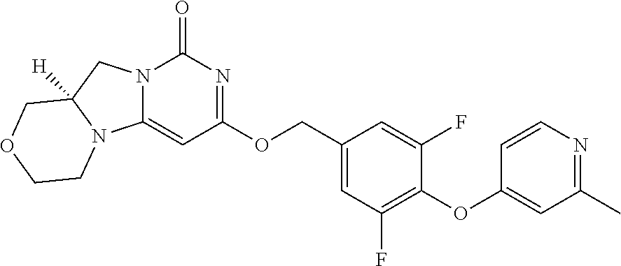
C1=C(COC2=NC(=O)N3C(=C2)N2C([H])(C3)COCC2)C=C(F)C(OC2=CC(C)=NC=C2)=C1F
